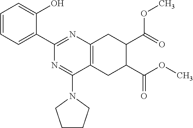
C1=CC=C(C2=NC3=C(C(N4CCCC4)=N2)CC(C(OC)=O)C(C(=O)OC)C3)C(O)=C1
